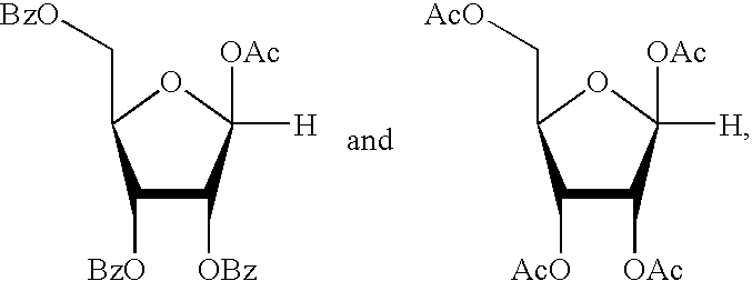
C1([BzO])C([OBz])C([H])([OAc])OC1C[BzO].C1([AcO])C([OAc])C([H])([OAc])OC1C[AcO]
